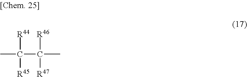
C(C(C)([R46])[R47])(C)([R44])[R45]
